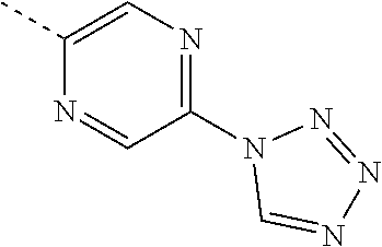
C1(C)=CN=C(N2C=NN=N2)C=N1
